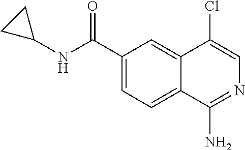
C1(C(NC2CC2)=O)=CC=C2C(=C1)C(Cl)=CN=C2N
